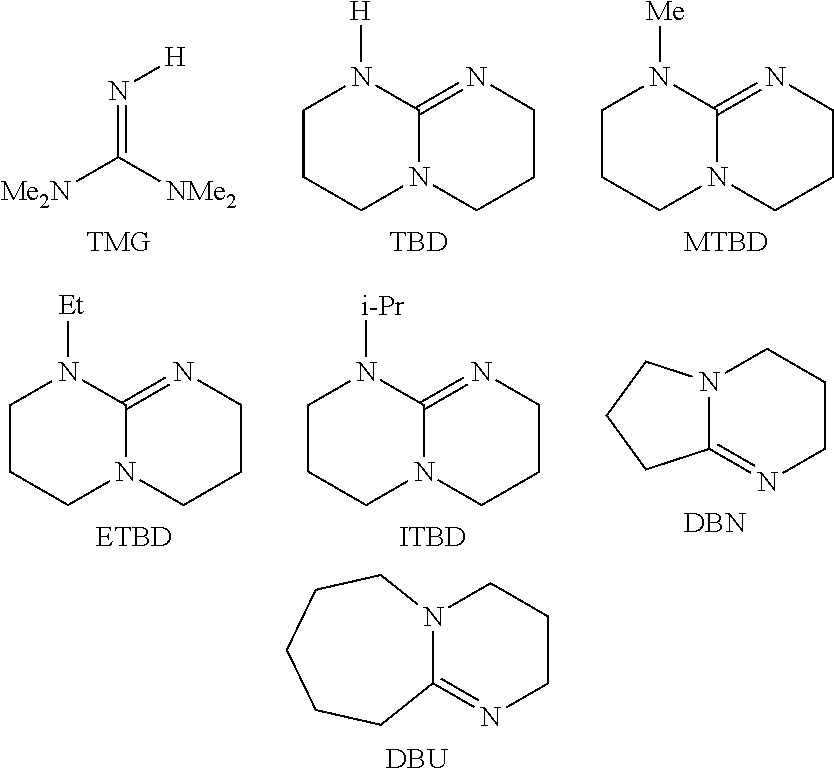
N12C(=NCCC1)CCCCC2.[DBU].N(=C([NMe2])[Me2N])[H].C1CCN2C(=NCCC2)N1[H].[TBD].C1CCN2C(=NCCC2)N1[Me].[MTBD].C1CCN2C(=NCCC2)N1[i-Pr].[ITBD].C1CCN2C(=NCCC2)N1[Et].[ETBD].N12C(=NCCC1)CCC2.[DBN]
